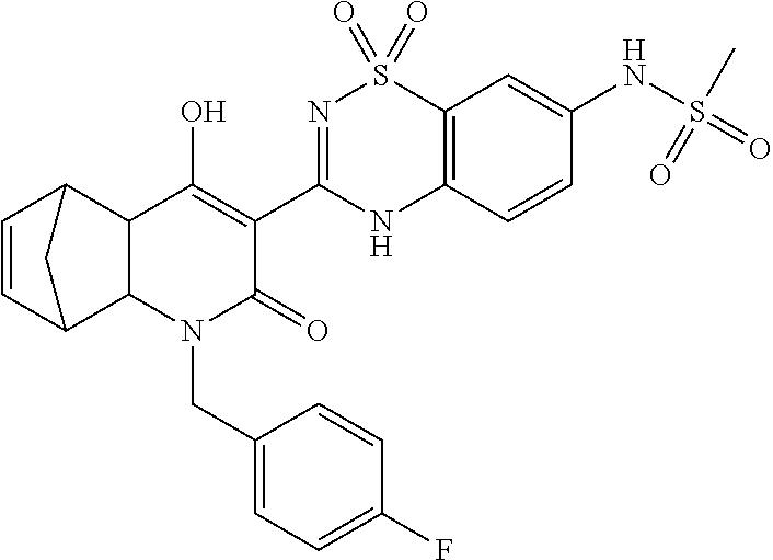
C1(C2=NS(=O)(=O)C3=C(N2)C=CC(NS(=O)(=O)C)=C3)=C(O)C2C3C=CC(C2N(CC2=CC=C(F)C=C2)C1=O)C3
